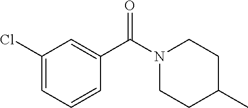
C1(Cl)=CC=CC(C(N2CCC(C)CC2)=O)=C1
